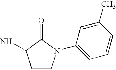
C1CN(C2=CC=CC(C)=C2)C(=O)C1N
